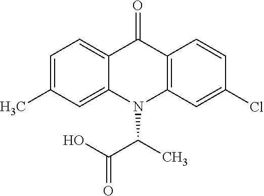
C12=CC=C(C)C=C1N(C(C(O)=O)C)C1=C(C2=O)C=CC(Cl)=C1
